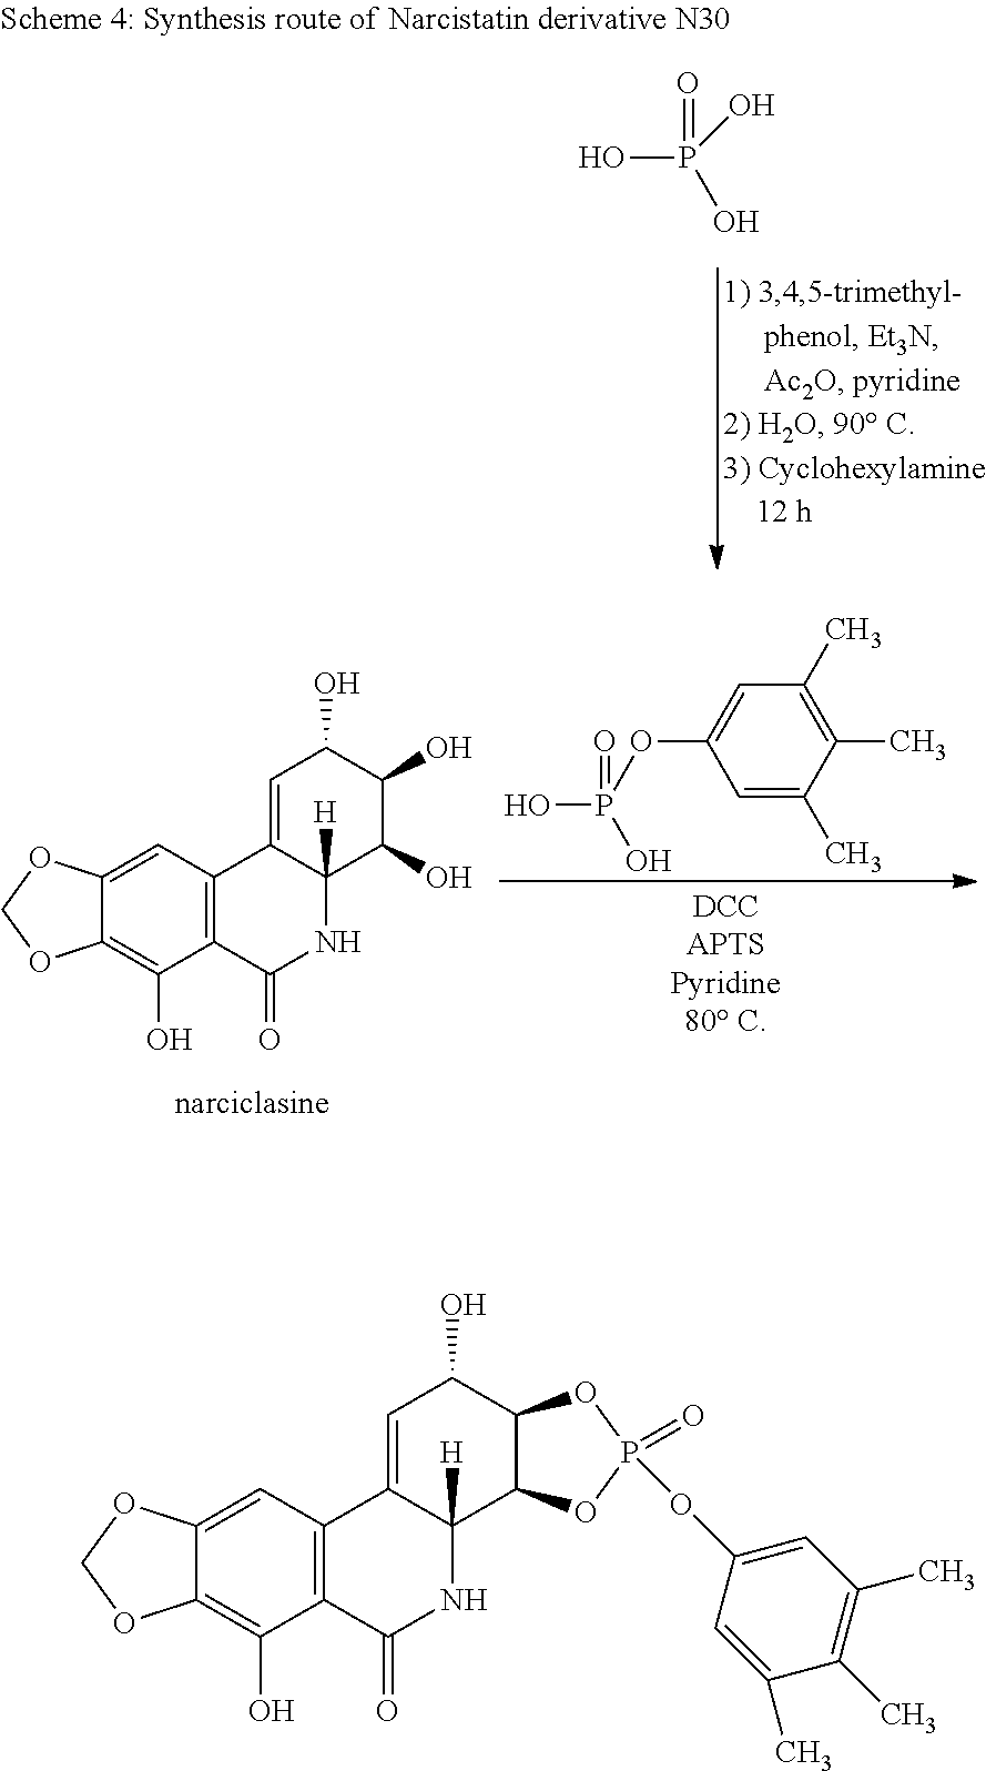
C12=C(C(=O)NC3([H])C1=CC(O)C1C3OP(=O)(OC3=CC(C)=C(C)C(C)=C3)O1)C(O)=C1C(=C2)OCO1.OP(O)(O)=O.C12=C(C(=O)NC3([H])C1=CC(O)C(O)C3O)C(O)=C1C(=C2)OCO1.OP(O)(=O)OC1=CC(C)=C(C)C(C)=C1
